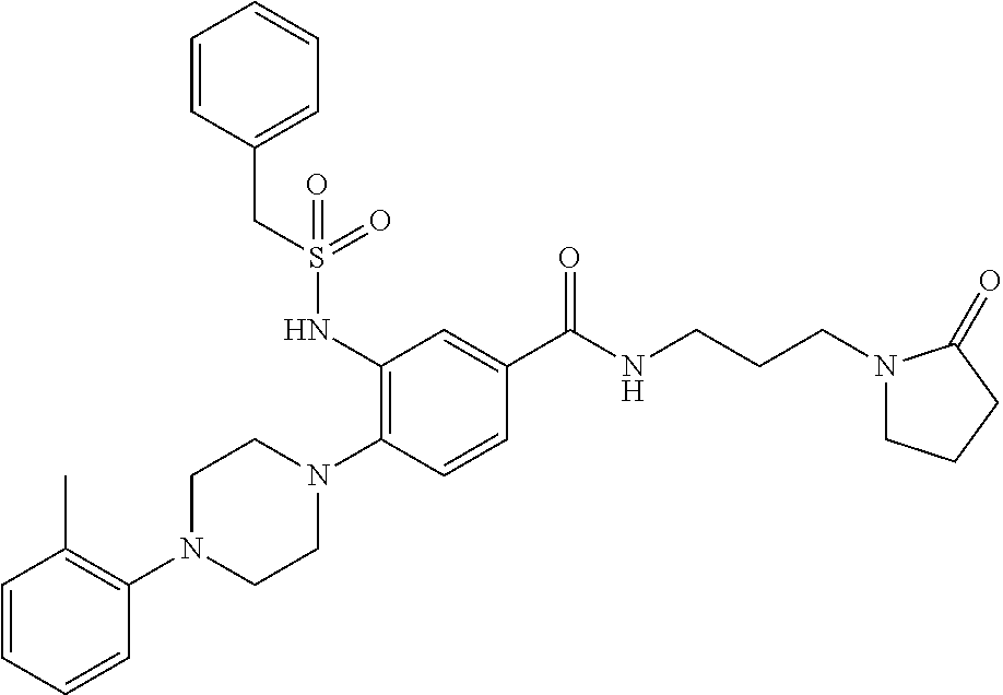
C1=CC=CC(N2CCN(C3=C(NS(=O)(CC4=CC=CC=C4)=O)C=C(C(=O)NCCCN4CCCC4=O)C=C3)CC2)=C1C
